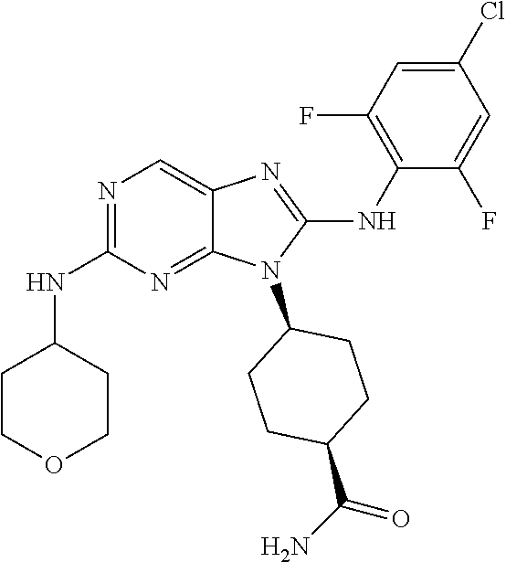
N1=C(NC2CCOCC2)N=C2C(=C1)N=C(NC1=C(F)C=C(Cl)C=C1F)N2C1CCC(C(N)=O)CC1
